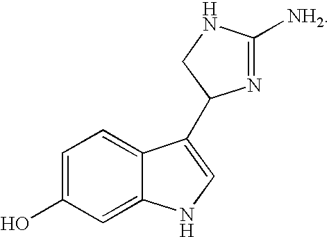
C1=C(O)C=C2C(=C1)C(C1N=C([NH2])NC1)=CN2
